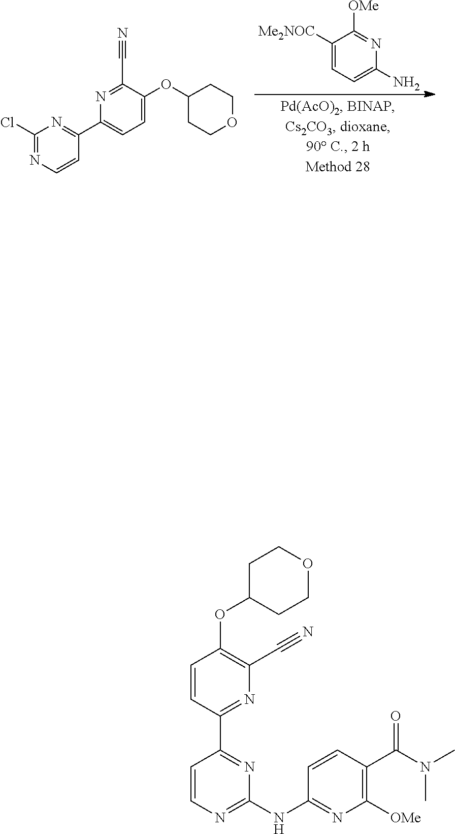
C1([Me2NOC])=CC=C(N)N=C1[OMe].C1(Cl)=NC=CC(C2=CC=C(OC3CCOCC3)C(C#N)=N2)=N1.C1=CC(C2=NC(NC3=NC([OMe])=C(C(=O)N(C)C)C=C3)=NC=C2)=NC(C#N)=C1OC1CCOCC1
